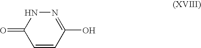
C1=CC(O)=NNC1=O
